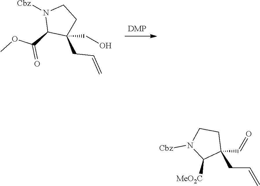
N1([Cbz])C(C(OC)=O)C(CC=C)(CO)CC1.C1(C=O)(CC=C)CCN([Cbz])C1[MeO2C]
